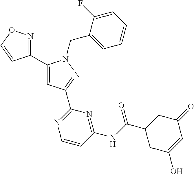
C1(C2=NOC=C2)=CC(C2=NC=CC(NC(C3CC(O)=CC(=O)C3)=O)=N2)=NN1CC1=CC=CC=C1F
